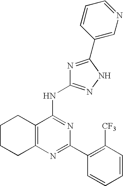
C12=C(N=C(C3=C([CF3])C=CC=C3)N=C1NC1=NNC(C3=CN=CC=C3)=N1)CCCC2
